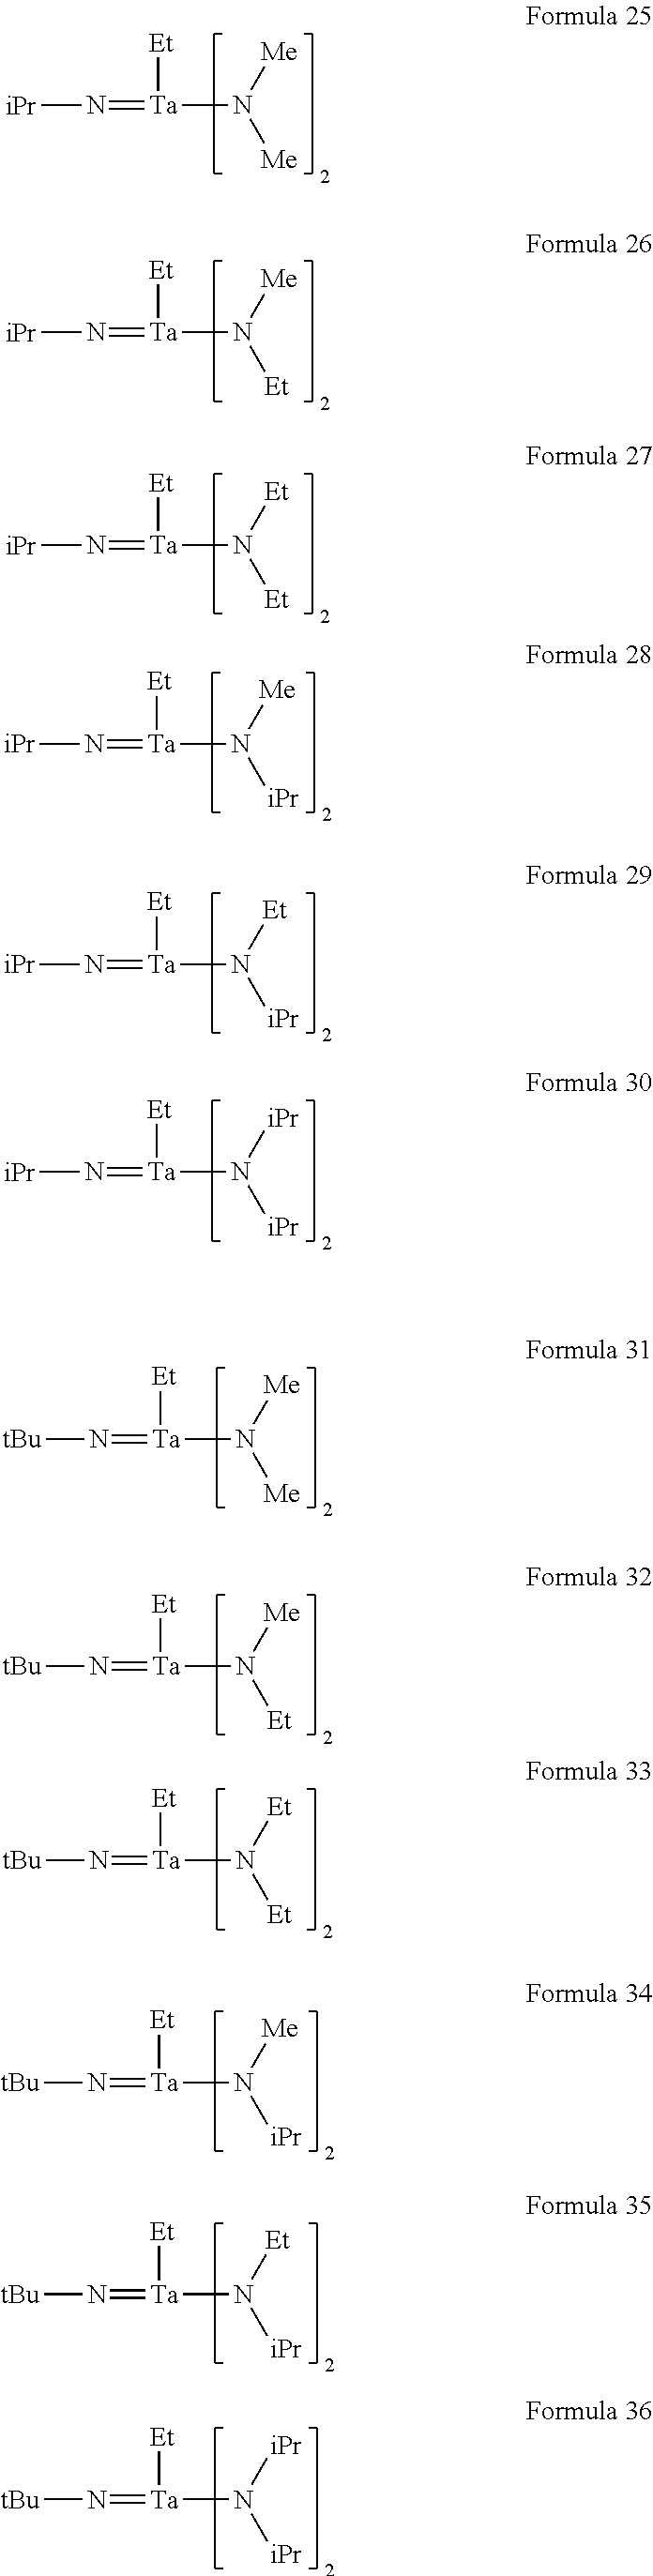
[iPr]N=[Ta]([Et])N([Me])[Me].[iPr]N=[Ta]([Et])N([Me])[Et].[iPr]N=[Ta]([Et])N([Et])[Et].[iPr]N=[Ta]([Et])N([Me])[iPr].[iPr]N=[Ta]([Et])N([Et])[iPr].[iPr]N=[Ta]([Et])N([iPr])[iPr].[tBu]N=[Ta]([Et])N([Me])[Me].[tBu]N=[Ta]([Et])N([Me])[Et].[tBu]N=[Ta]([Et])N([Et])[Et].[tBu]N=[Ta]([Et])N([Me])[iPr].[tBu]N=[Ta]([Et])N([Et])[iPr].[tBu]N=[Ta]([Et])N([iPr])[iPr]
